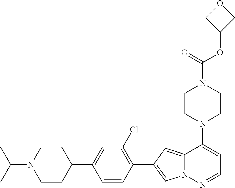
N1(C2=CC=NN3C2=CC(C2=C(Cl)C=C(C4CCN(C(C)C)CC4)C=C2)=C3)CCN(C(OC2COC2)=O)CC1
